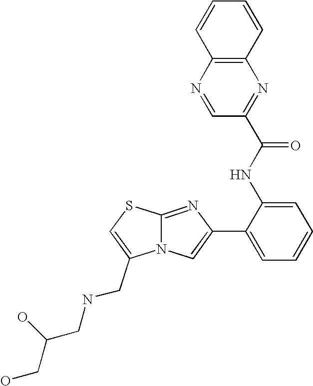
N12C(=NC(C3=CC=CC=C3NC(=O)C3=NC4=C(N=C3)C=CC=C4)=C1)SC=C2CNCC(O)CO
